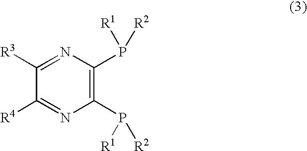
C1([R4])=NC(P([R1])[R2])=C(P([R1])[R2])N=C1[R3]
